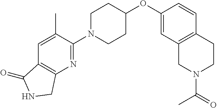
C1(OC2CCN(C3=NC4=C(C(=O)NC4)C=C3C)CC2)=CC2=C(C=C1)CCN(C(=O)C)C2
